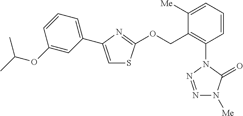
N1=NN(C2=C(COC3=NC(C4=CC=CC(OC(C)C)=C4)=CS3)C([Me])=CC=C2)C(=O)N1[Me]
